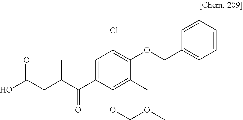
OC(CC(C(C1=CC(Cl)=C(OCC2=CC=CC=C2)C(C)=C1OCOC)=O)C)=O
